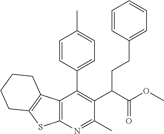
C12=C(N=C(C)C(C(C(OC)=O)CCC3=CC=CC=C3)=C1C1=CC=C(C)C=C1)SC1=C2CCCC1
